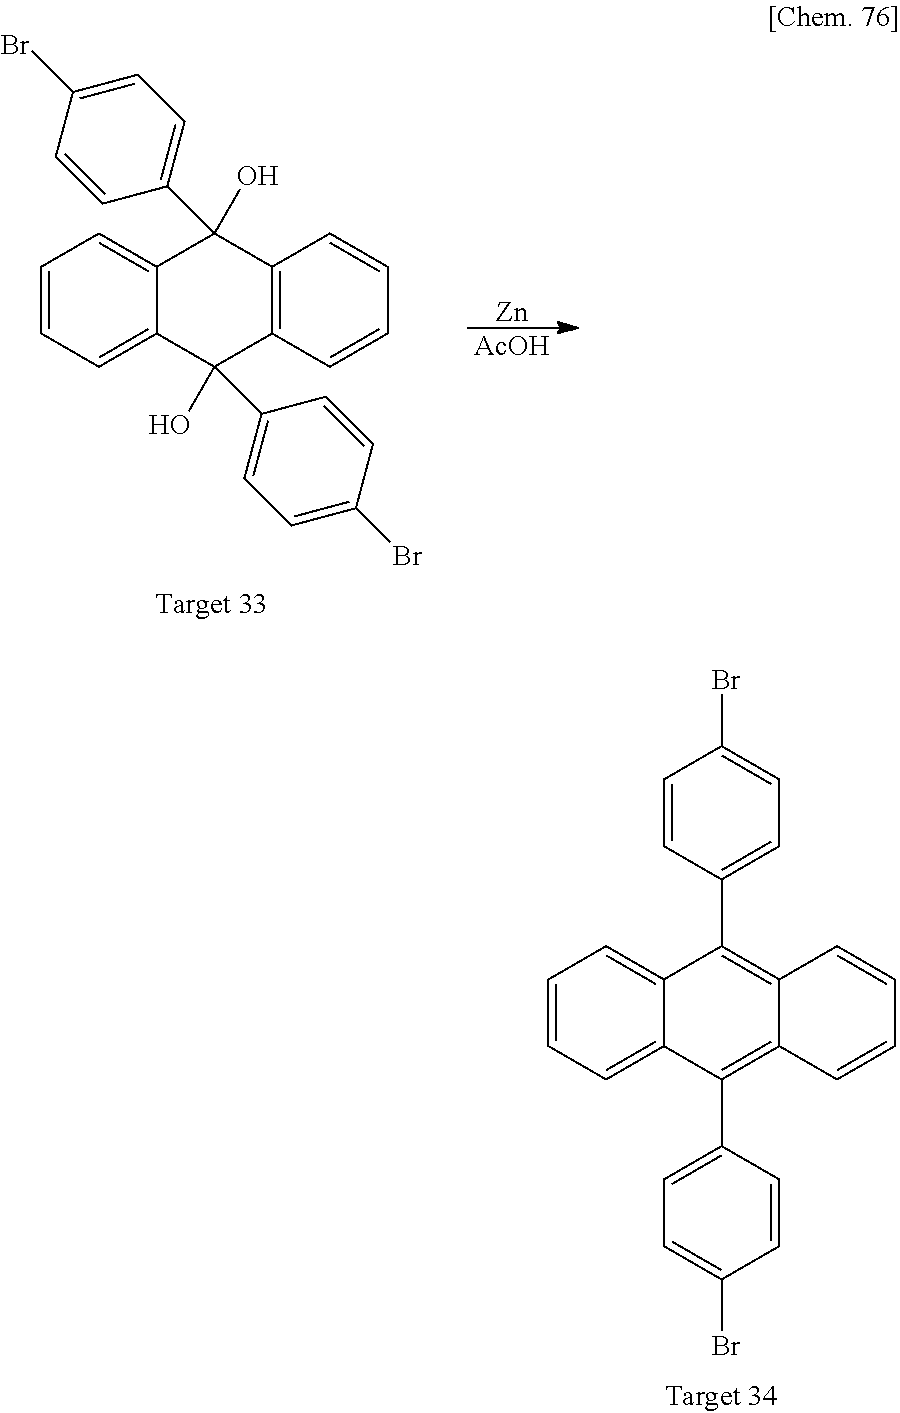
C1=CC(C2=C3C(=C(C4=CC=C(Br)C=C4)C4=CC=CC=C42)C=CC=C3)=CC=C1Br.C12=CC=CC=C1C(C1=CC=C(Br)C=C1)(O)C1=C(C=CC=C1)C2(C1=CC=C(Br)C=C1)O.[Zn].[AcOH]
